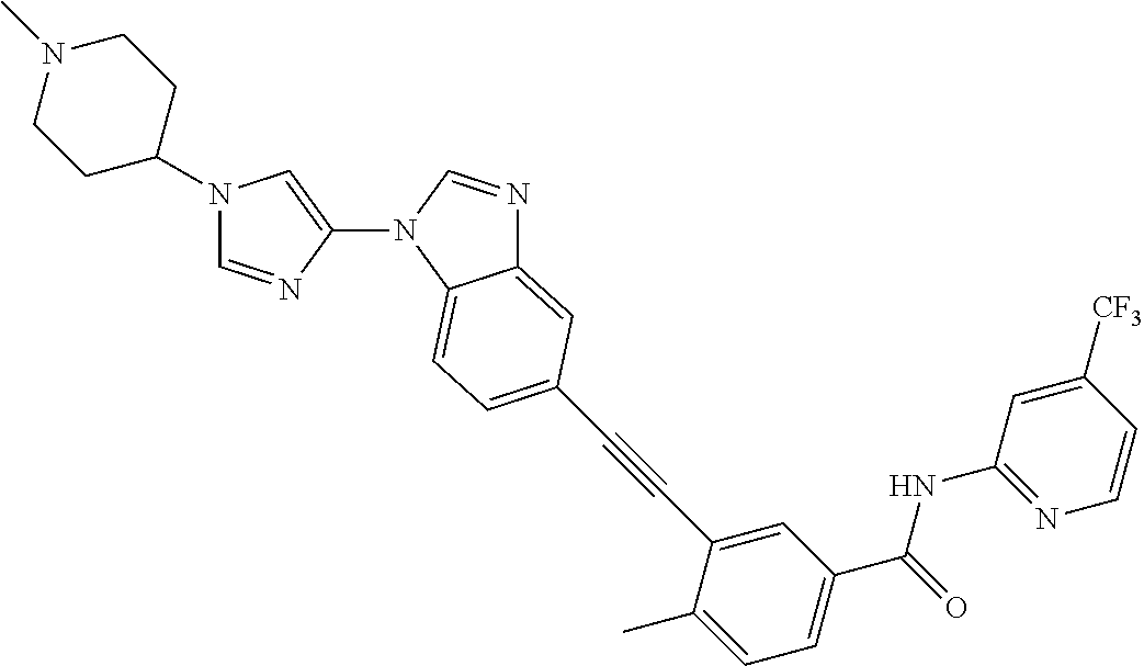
C1(N2C3=CC=C(C#CC4=CC(C(NC5=NC=CC([CF3])=C5)=O)=CC=C4C)C=C3N=C2)=CN(C2CCN(C)CC2)C=N1
